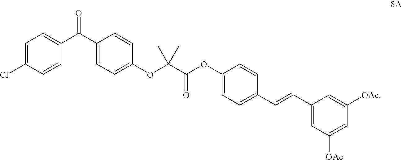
C1=C(Cl)C=CC(C(C2=CC=C(OC(C(OC3=CC=C(C=CC4=CC([OAc])=CC([OAc])=C4)C=C3)=O)(C)C)C=C2)=O)=C1
